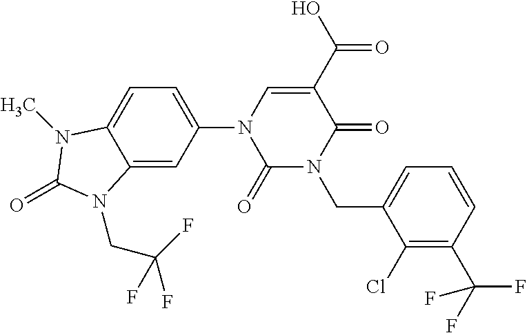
C12=CC(N3C(=O)N(CC4=CC=CC(C(F)(F)F)=C4Cl)C(=O)C(C(O)=O)=C3)=CC=C1N(C)C(=O)N2CC(F)(F)F
